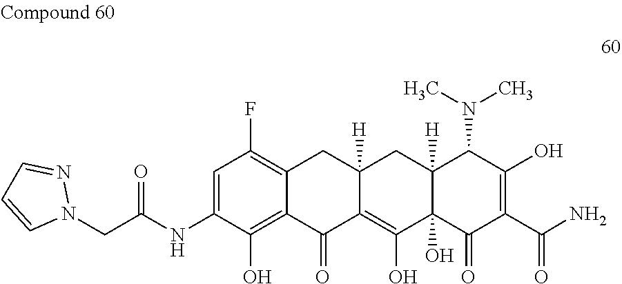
C1=C(NC(CN2N=CC=C2)=O)C(O)=C2C(=C1F)CC1([H])C(=C(O)C3(O)C([H])(C1)C(N(C)C)C(O)=C(C(N)=O)C3=O)C2=O
